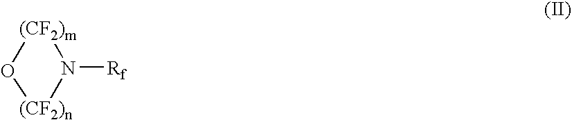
[(CF2)m]1O[(CF2)n]N1[Rf]
